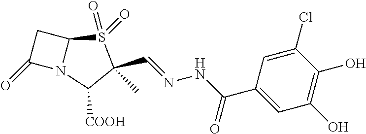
C1C(=O)N2C1S(=O)(=O)C(C)(C=NNC(=O)C1=CC(O)=C(O)C(Cl)=C1)C2[COOH]
